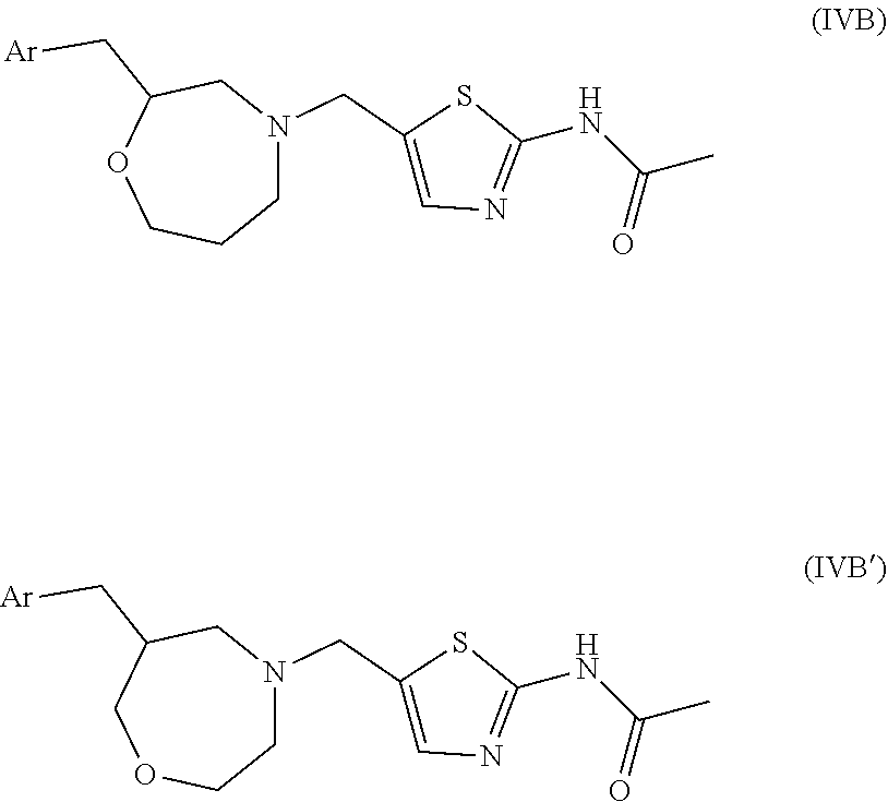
N1(CC2=CN=C(NC(C)=O)S2)CC(C[Ar])OCCC1.N1(CC2=CN=C(NC(C)=O)S2)CC(C[Ar])COCC1
